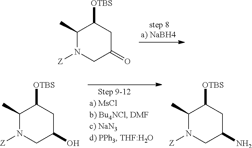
C1(C)N([Z])CC(=O)CC1[OTBS].C1(C)N([Z])CC(O)CC1[OTBS].C1(C)N([Z])CC(N)CC1[OTBS]
